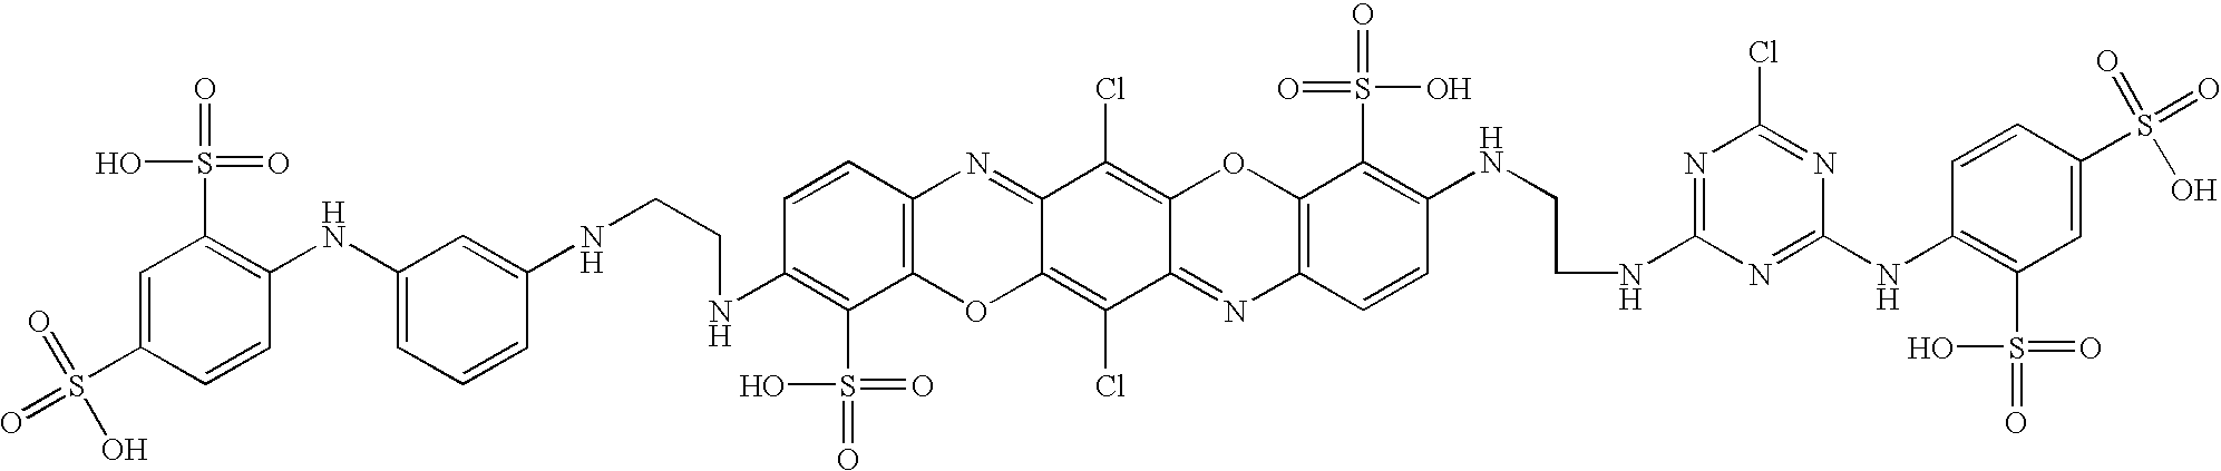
C1=C(S(=O)(=O)O)C=CC(NC2=CC=CC(NCCNC3=C(S(=O)(=O)O)C4=C(C=C3)N=C3C(=C(Cl)C5=NC6=C(OC5=C3Cl)C(S(=O)(O)=O)=C(NCCNC3=NC(Cl)=NC(NC5=C(S(=O)(=O)O)C=C(S(=O)(=O)O)C=C5)=N3)C=C6)O4)=C2)=C1S(=O)(=O)O
